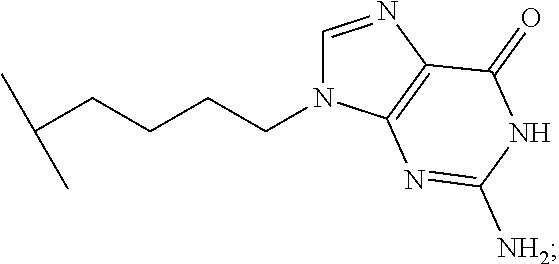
C1=NC2=C(N1CCCCC(C)C)N=C([NH2])NC2=O
